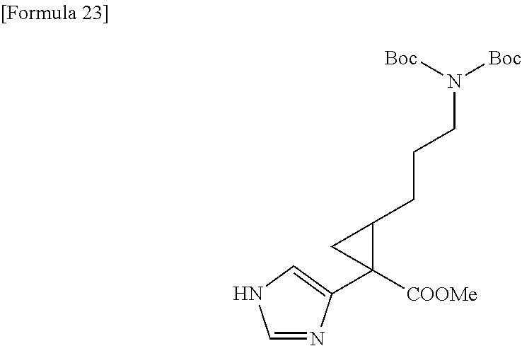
C1=NC(C2([COOMe])C(CCCN([Boc])[Boc])C2)=CN1
